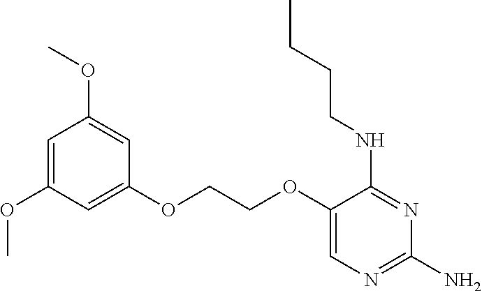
C(COC1=CN=C(N)N=C1NCCCC)OC1=CC(OC)=CC(OC)=C1
